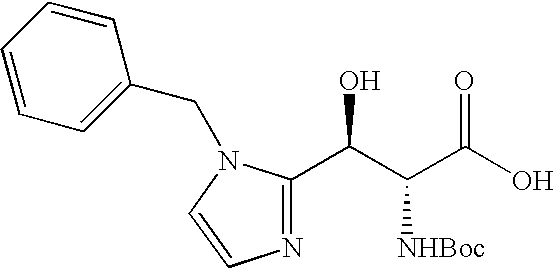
C1(C(C([NHBoc])C(O)=O)O)=NC=CN1CC1=CC=CC=C1
